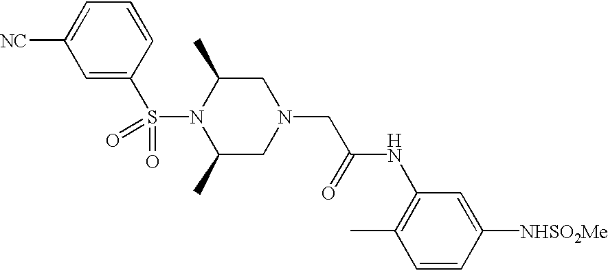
[NC]C1=CC=CC(S(=O)(N2C(C)CN(CC(=O)NC3=C(C)C=CC([NHSO2Me])=C3)CC2C)=O)=C1
